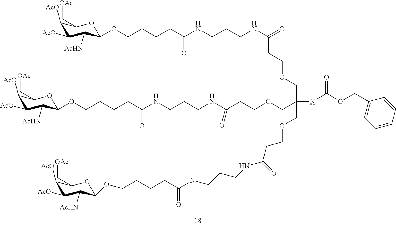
C(C(COCCC(NCCCNC(CCCCOC1C([AcHN])C([AcO])C([AcO])C(C[OAc])O1)=O)=O)(NC(OCC1=CC=CC=C1)=O)COCCC(NCCCNC(CCCCOC1C([AcHN])C([AcO])C([AcO])C(C[OAc])O1)=O)=O)OCCC(=O)NCCCNC(CCCCOC1C([AcHN])C([AcO])C([AcO])C(C[OAc])O1)=O
